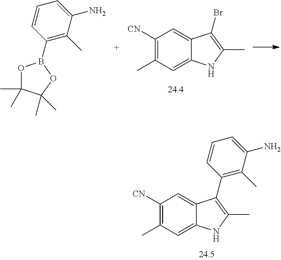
C1([CN])=C(C)C=C2C(=C1)C(Br)=C(C)N2.C1(B2OC(C)(C)C(C)(C)O2)=C(C)C(N)=CC=C1.C1([CN])=C(C)C=C2C(=C1)C(C1=C(C)C(N)=CC=C1)=C(C)N2
